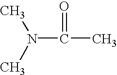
N(C(C)=O)(C)C
